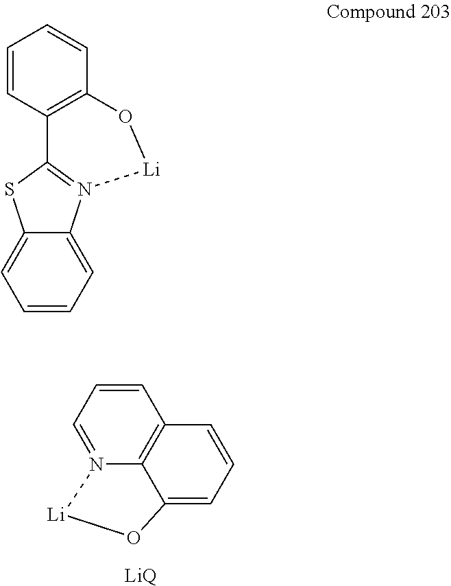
C12=CC=CC3=C1N(=CC=C3)[Li]O2.[LiQ].C1=CC2=C(C=C1)O[Li]N1=C2SC2=CC=CC=C21
